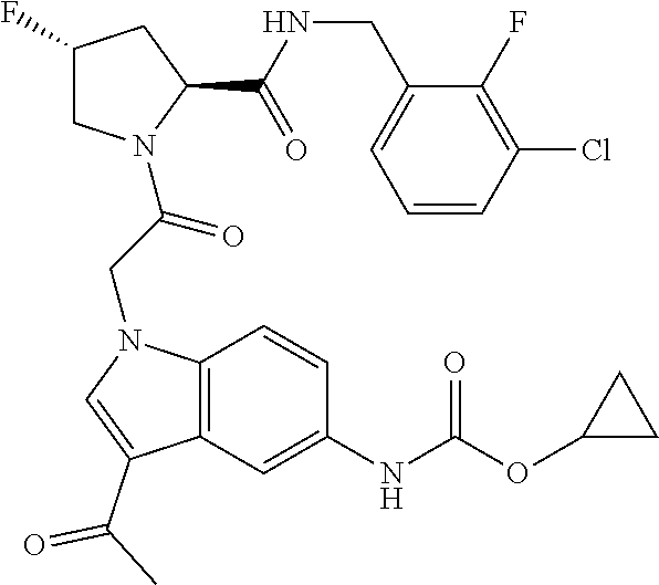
C(NC(C1CC(F)CN1C(CN1C2=C(C(C(C)=O)=C1)C=C(NC(OC1CC1)=O)C=C2)=O)=O)C1=CC=CC(Cl)=C1F
